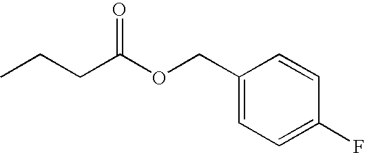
C1=CC(F)=CC=C1COC(CCC)=O
